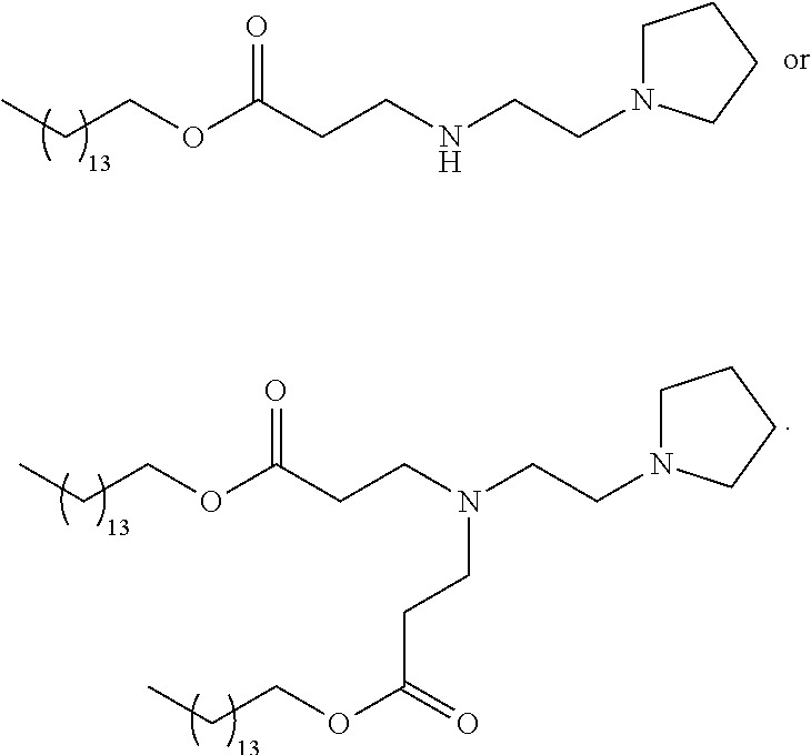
CCCOC(CCNCCN1CCCC1)=O.CCCOC(CCN(CCN1CCCC1)CCC(OCCC)=O)=O
